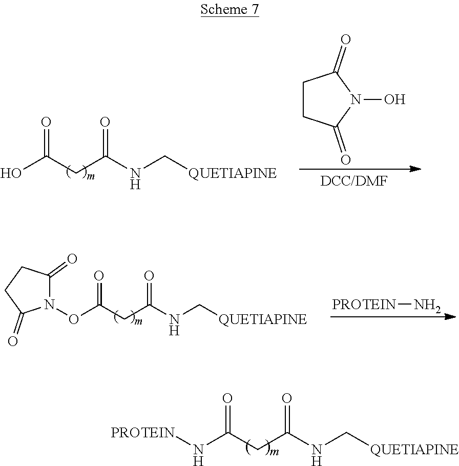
N(C(CC(NC[QUETIAPINE])=O)=O)[PROTEIN].OC(CC(NC[QUETIAPINE])=O)=O.C1CC(=O)N(O)C1=O.O(C(CC(NC[QUETIAPINE])=O)=O)N1C(=O)CCC1=O.[PROTEIN]N
